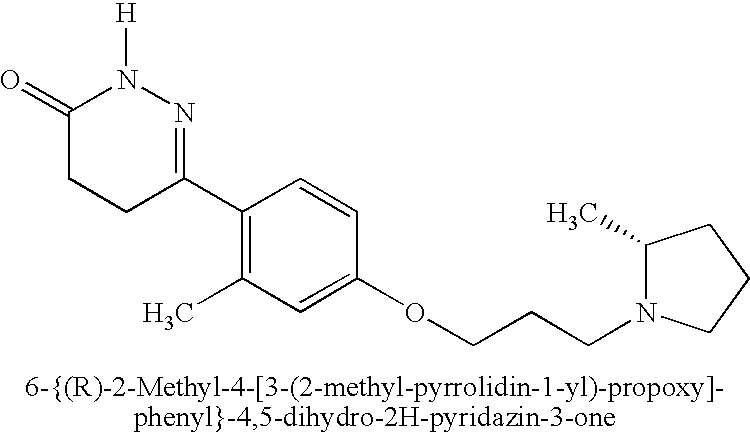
C1(=O)CCC(C2=C(C)C=C(OCCCN3C(C)CCC3)C=C2)=NN1[H]
